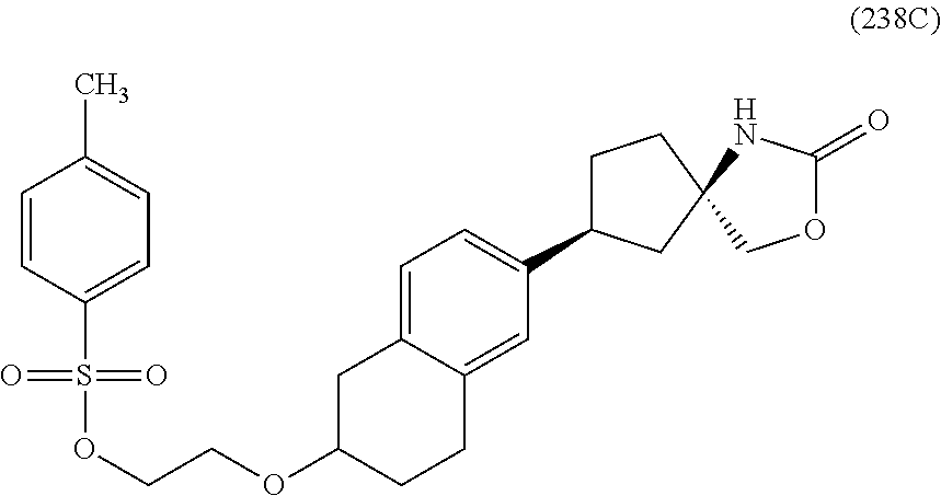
C1C2=CC=C(C3CCC4(C3)COC(=O)N4)C=C2CCC1OCCOS(C1=CC=C(C)C=C1)(=O)=O
